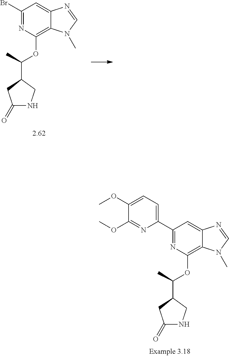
BrC1=NC(OC(C2CC(=O)NC2)C)=C2C(=C1)N=CN2C.C1=C(OC)C(OC)=NC(C2=NC(OC(C3CC(=O)NC3)C)=C3C(=C2)N=CN3C)=C1
